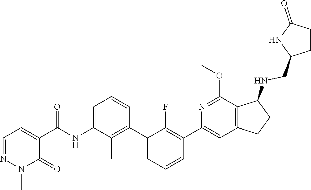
CN1N=CC=C(C(NC2=CC=CC(C3=CC=CC(C4=CC5=C(C(NCC6NC(=O)CC6)CC5)C(OC)=N4)=C3F)=C2C)=O)C1=O
